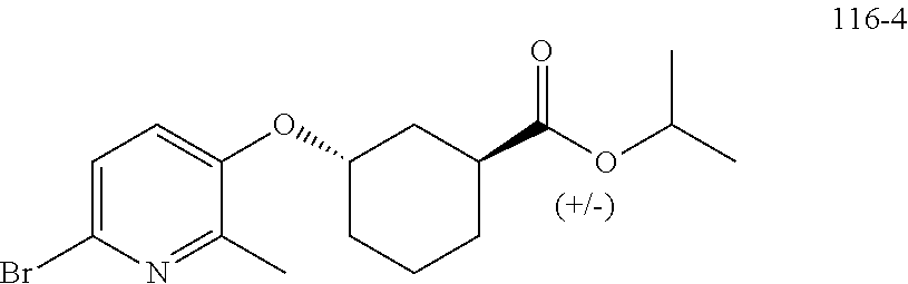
C1(C)=NC(Br)=CC=C1OC1CCCC(C(OC(C)C)=O)C1
